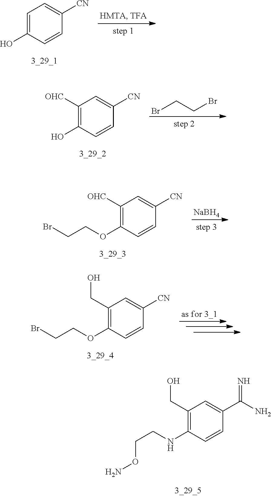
C1=C(O)C=CC([CN])=C1.C1([OHC])=C(O)C=CC([CN])=C1.BrCCBr.C1([OHC])=C(OCCBr)C=CC([CN])=C1.[NaBH4].[as for 3_1].C1(CO)=C(OCCBr)C=CC([CN])=C1.C1(CO)=C(NCCON)C=CC(C(N)=N)=C1
